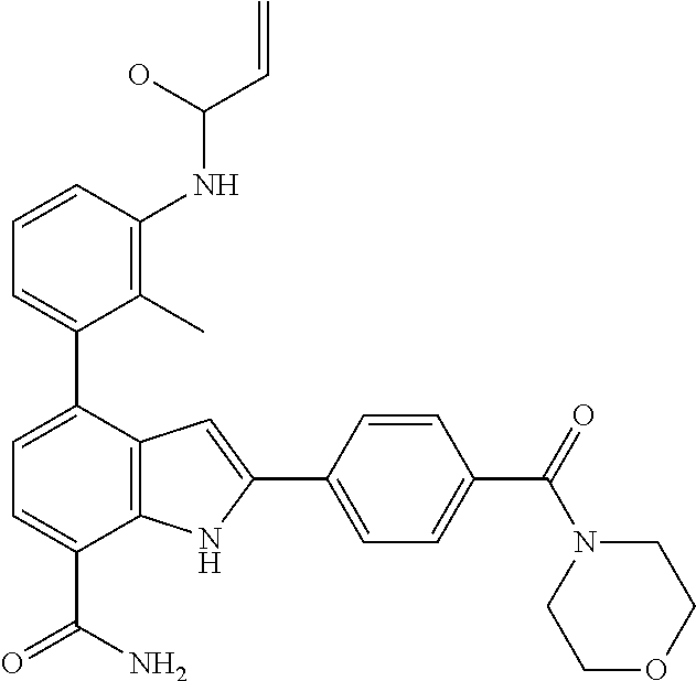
C1=CC(NC(C=C)O)=C(C)C(C2=CC=C(C(N)=O)C3=C2C=C(C2=CC=C(C(=O)N4CCOCC4)C=C2)N3)=C1
